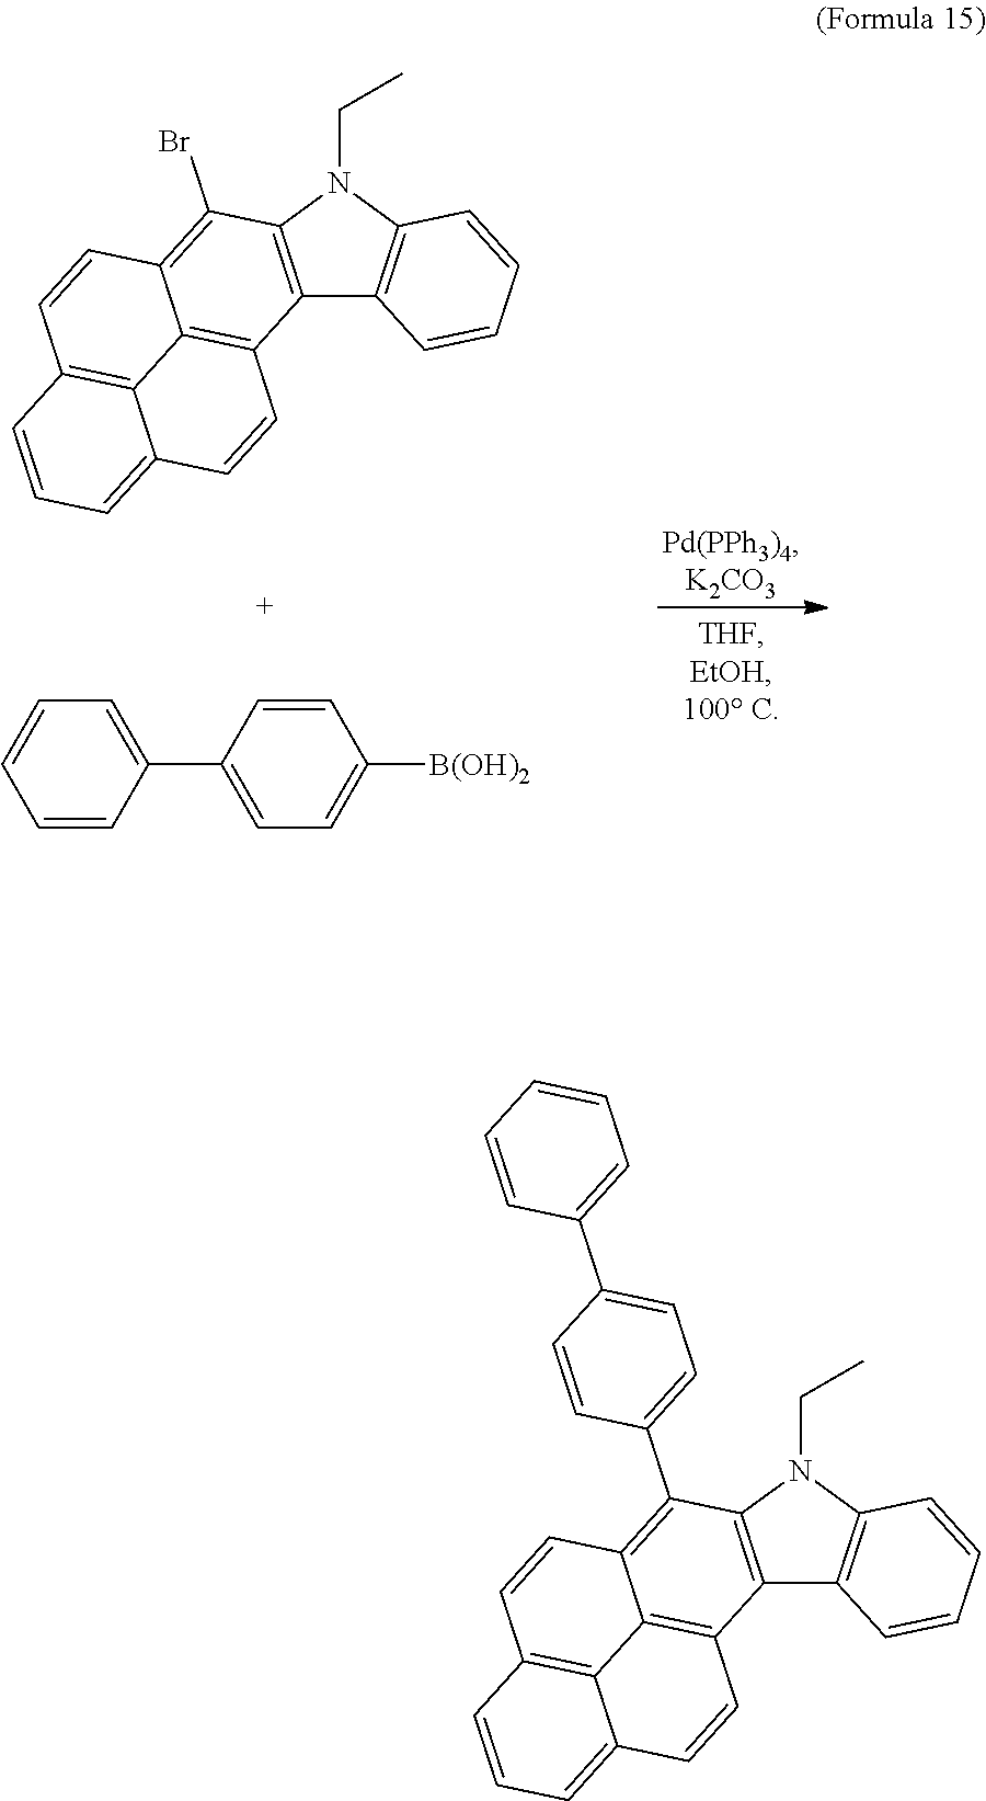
C12=C(N(CC)C3=C1C=CC=C3)C(Br)=C1C3=C2C=CC2=CC=CC(=C32)C=C1.C1=CC(C2=CC=CC=C2)=CC=C1[B(OH)2].C12=C(N(CC)C3=C1C=CC=C3)C(C1=CC=C(C3=CC=CC=C3)C=C1)=C1C3=C2C=CC2=CC=CC(=C32)C=C1
